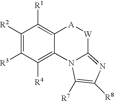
C1([R2])=C([R3])C([R4])=C2C(=C1[R1])[A][W]C1=NC([R8])=C([R7])N21
